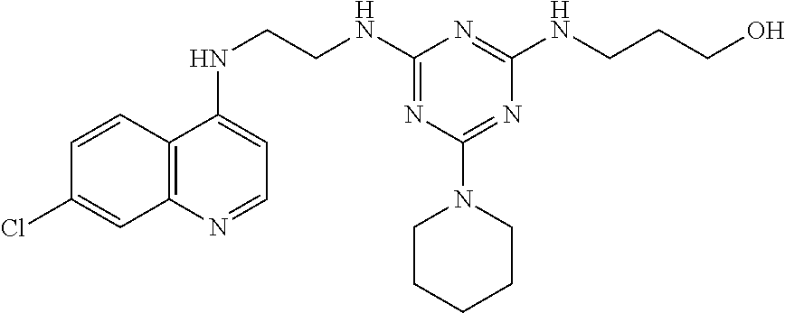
C1=CC2=C(C=C1Cl)N=CC=C2NCCNC1=NC(N2CCCCC2)=NC(NCCCO)=N1
